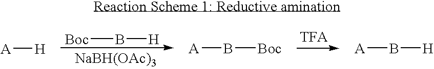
[Boc]B[H].[NaBH(OAc)3].[A][H].[A]B[Boc].[A]B[H]
